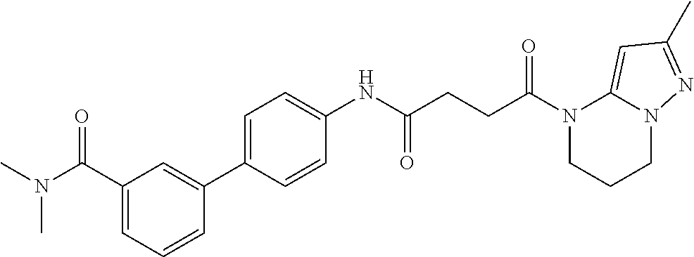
N1(C(=O)CCC(=O)NC2=CC=C(C3=CC(C(N(C)C)=O)=CC=C3)C=C2)CCCN2C1=CC(C)=N2
